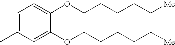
C1=C(C)C=C(OCCCCC[Me])C(OCCCCC[Me])=C1
